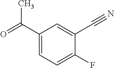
C1(C(=O)C)=CC=C(F)C(C#N)=C1
